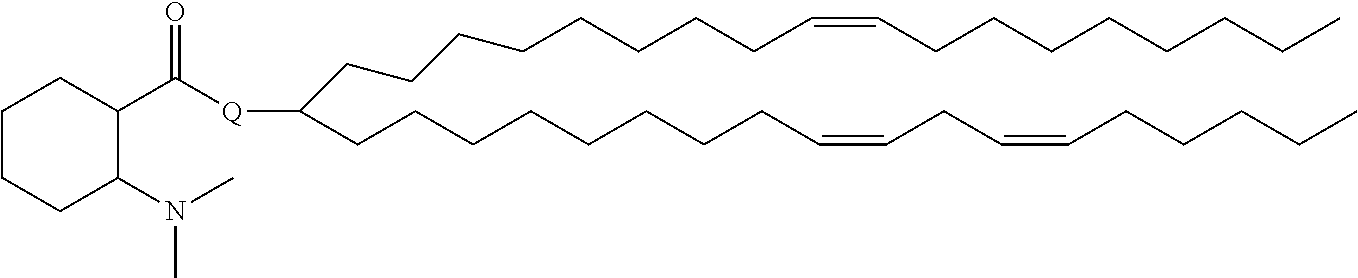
C(CCCCCCCC=CCCCCCCCC)C(CCCCCCCCC=CCC=CCCCCC)[Q]C(C1CCCCC1N(C)C)=O
